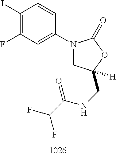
C1(I)=C(F)C=C(N2CC(CNC(C(F)F)=O)([H])OC2=O)C=C1
